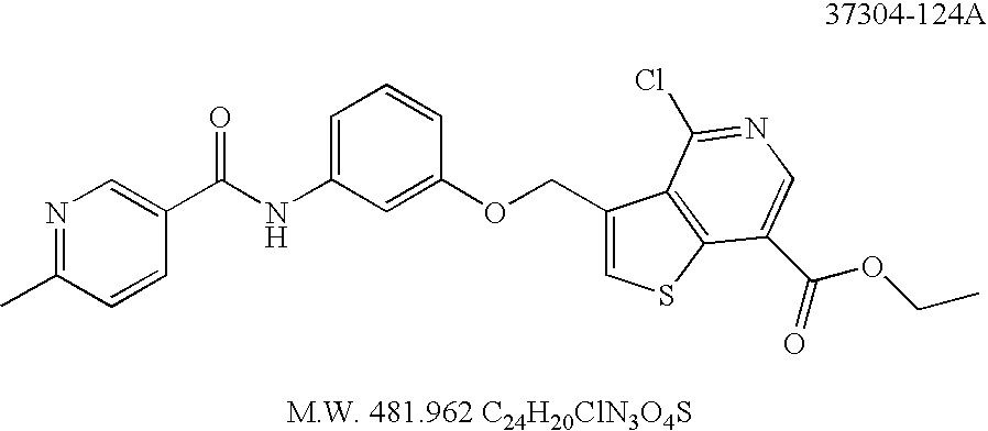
CC1=NC=C(C(NC2=CC=CC(OCC3=CSC4=C3C(Cl)=NC=C4C(OCC)=O)=C2)=O)C=C1
